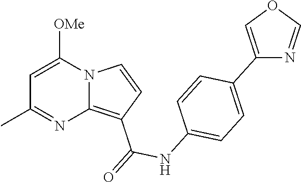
C1=C([OMe])N2C(=C(C(=O)NC3=CC=C(C4=COC=N4)C=C3)C=C2)N=C1C
